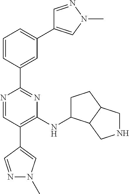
N1=CC(C2=CN(C)N=C2)=C(NC2CCC3C2CNC3)N=C1C1=CC(C2=CN(C)N=C2)=CC=C1
